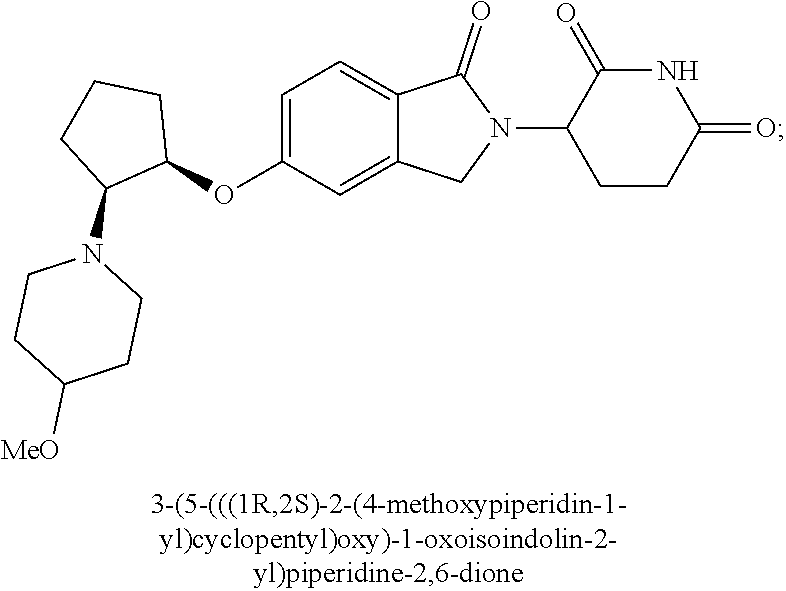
C1=C(OC2CCCC2N2CCC([MeO])CC2)C=C2C(=C1)C(=O)N(C1CCC(=O)NC1=O)C2
